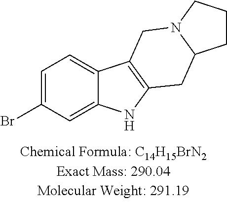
C1=C(Br)C=C2C(=C1)C1=C(N2)CC2N(C1)CCC2
